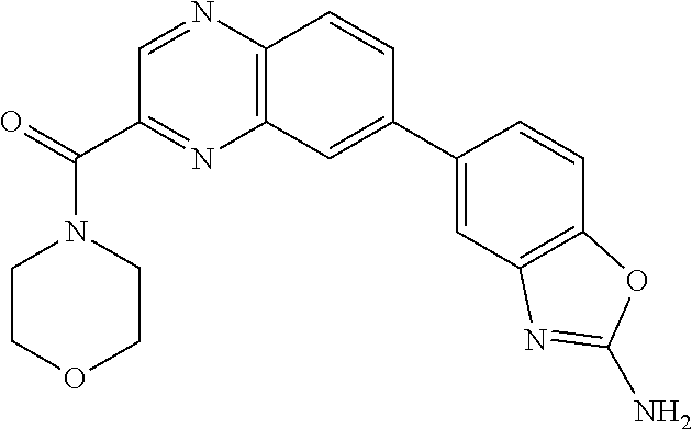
C1=NC2=C(N=C1C(=O)N1CCOCC1)C=C(C1=CC3=C(C=C1)OC(N)=N3)C=C2
